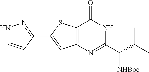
C12=C(SC(C3=NNC=C3)=C1)C(=O)NC(C(C(C)C)[NHBoc])=N2
